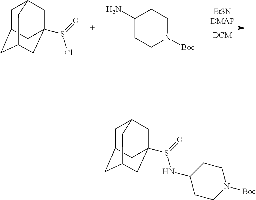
[Et3NDMAP].[DCM].C1C2CC3CC(S(=O)Cl)(CC1C3)C2.NC1CCN([Boc])CC1.C1C2CC3CC(S(=O)NC4CCN([Boc])CC4)(CC1C3)C2
